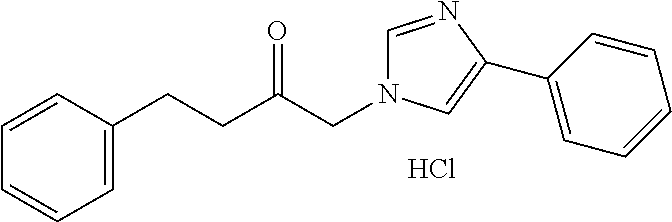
Cl.C1=C(CCC(CN2C=NC(C3=CC=CC=C3)=C2)=O)C=CC=C1
